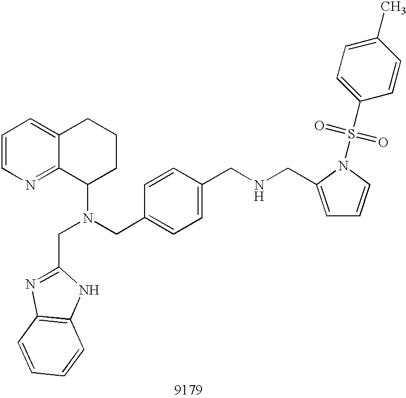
C1=CN=C2C(=C1)CCCC2N(CC1=CC=C(CNCC2=CC=CN2S(C2=CC=C(C)C=C2)(=O)=O)C=C1)CC1=NC2=C(N1)C=CC=C2
